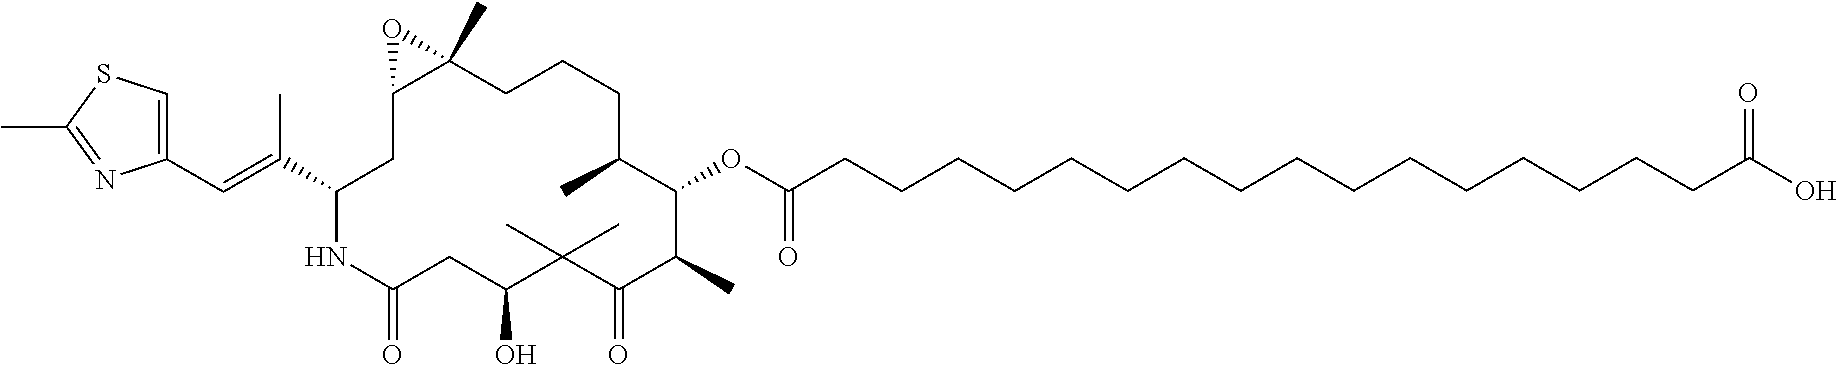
C12(C)C(CC(C(=CC3=CSC(C)=N3)C)NC(=O)CC(O)C(C)(C)C(=O)C(C)C(OC(CCCCCCCCCCCCCCCCC(O)=O)=O)C(C)CCC1)O2
